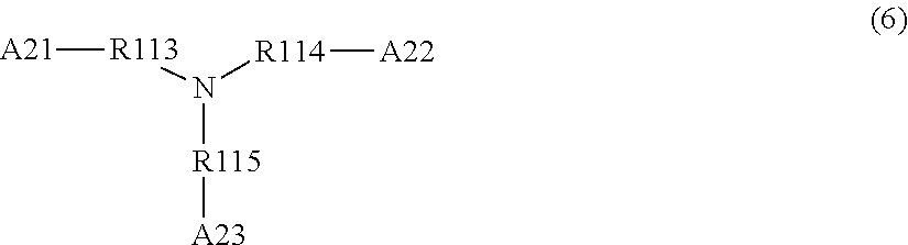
N([R115][A23])([R113][A21])[R114][A22]
